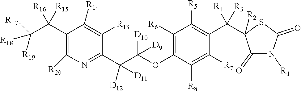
C1(C(C([R19])([R18])[R17])([R16])[R15])=C([R20])N=C(C(C(OC2=C([R6])C([R5])=C(C([R4])([R3])C3([R2])C(=O)N([R1])C(=O)S3)C([R7])=C2[R8])([D10])[D9])([D12])[D11])C([R13])=C1[R14]
